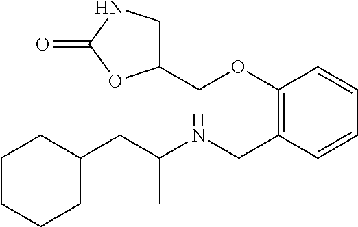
C1C(CC(NCC2=C(OCC3CNC(=O)O3)C=CC=C2)C)CCCC1
